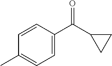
C1=CC(C(C2CC2)=O)=CC=C1C
